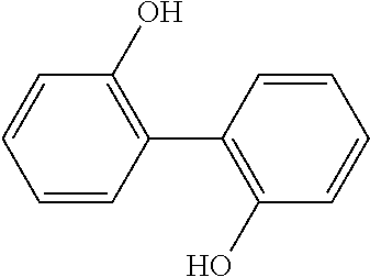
C1=CC=CC(C2=C(O)C=CC=C2)=C1O
